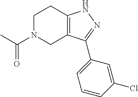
C1N(C(C)=O)CC2=C(C1)NN=C2C1=CC=CC(Cl)=C1
